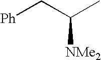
[Ph]CC(C)[NMe2]
